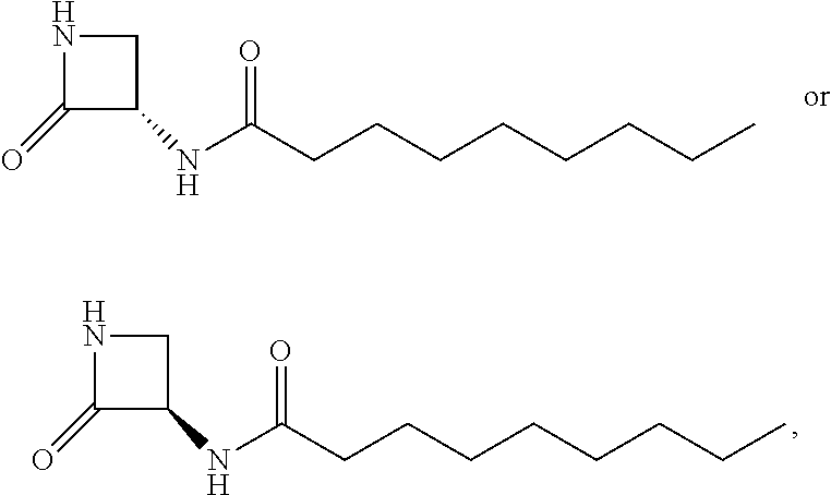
N1C(=O)C(NC(CCCCCCCC)=O)C1.N1C(=O)C(NC(CCCCCCCC)=O)C1
